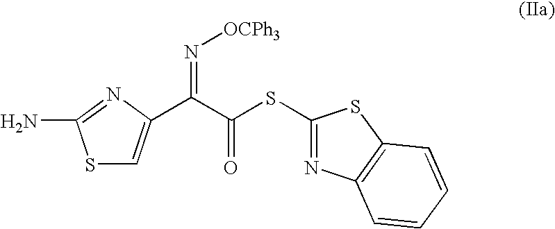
S1C=C(C(C(SC2=NC3=C(S2)C=CC=C3)=O)=N[OCPh3])N=C1N
